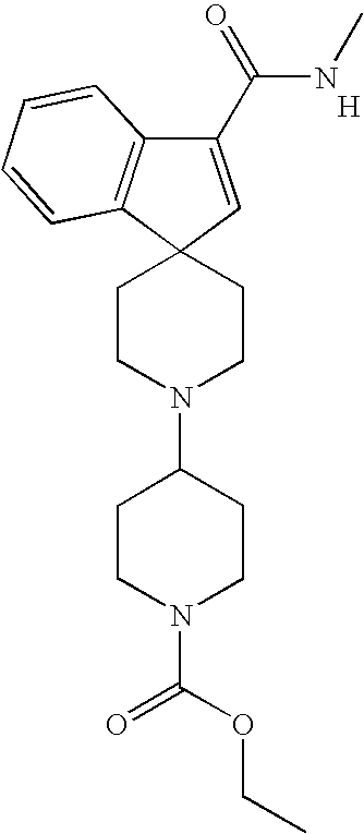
[H].C1(C(=O)NC)=CC2(C3=C1C=CC=C3)CCN(C1CCN(C(OCC)=O)CC1)CC2
